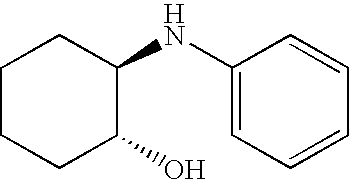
C1(NC2CCCCC2O)=CC=CC=C1
